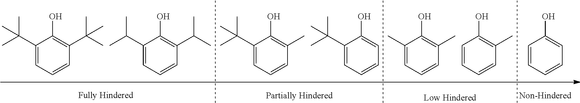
C1(C(C)(C)C)=CC=CC(C(C)(C)C)=C1O.C1(C(C)C)=CC=CC(C(C)C)=C1O.C1(C(C)(C)C)=CC=CC(C)=C1O.C1(C(C)(C)C)=CC=CC=C1O.C1(C)=CC=CC(C)=C1O.C1=CC=CC(C)=C1O.C1=CC=CC=C1O
